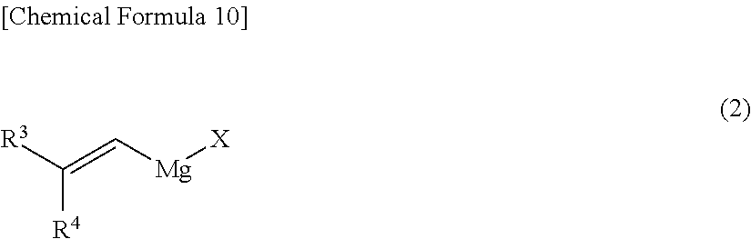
[R4]C([R3])=C[Mg][X]
